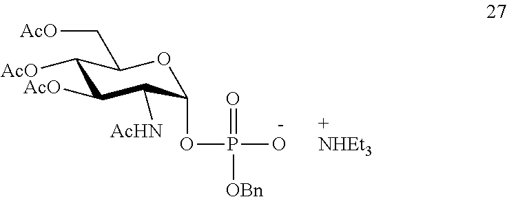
C1([AcO])C([AcO])C([AcHN])C(OP(=O)([OBn])O)OC1C[AcO]
